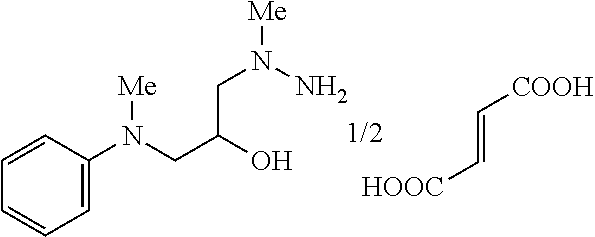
C(=C[HOOC])[COOH].C1=C(N(CC(O)CN([Me])N)[Me])C=CC=C1
